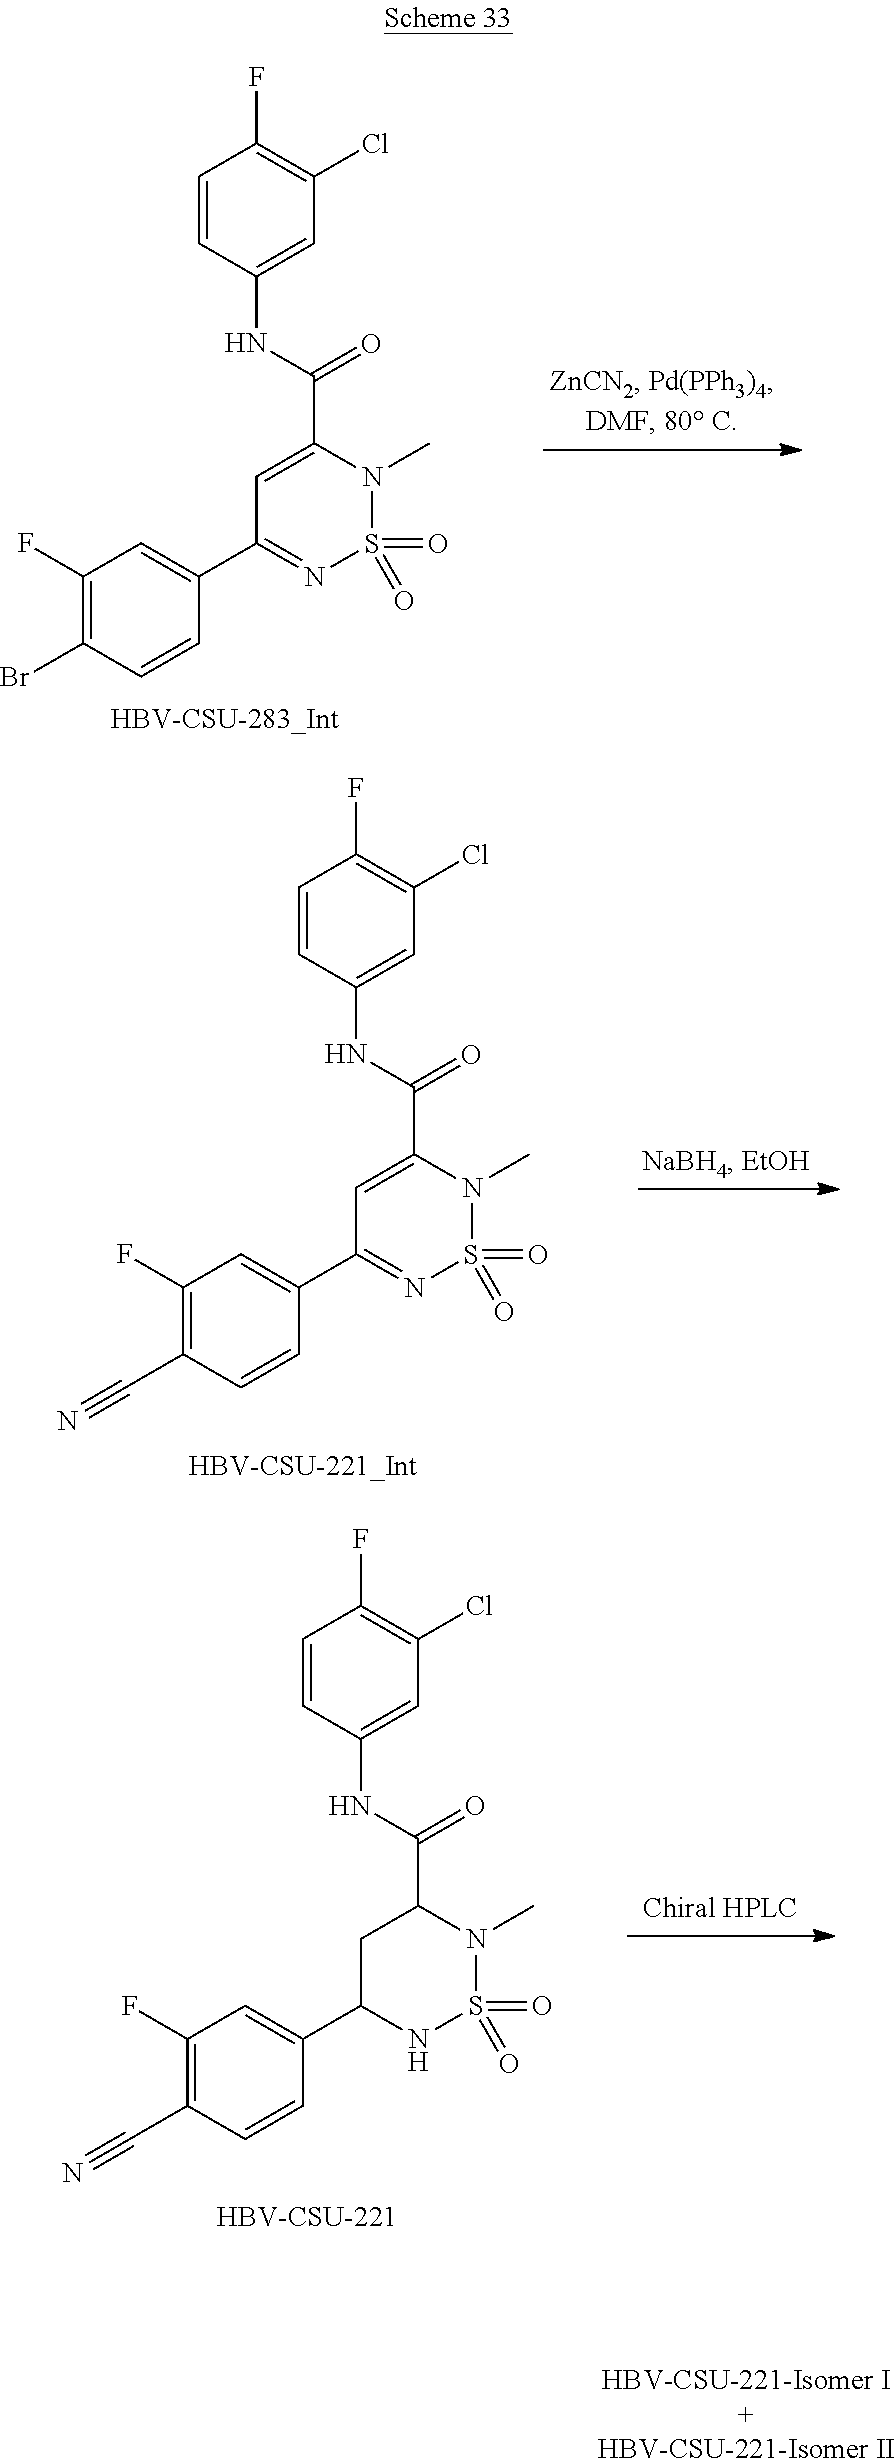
C1=C(C(NC2=CC(Cl)=C(F)C=C2)=O)N(C)S(=O)(=O)N=C1C1=CC(F)=C(Br)C=C1.C1=C(C(NC2=CC(Cl)=C(F)C=C2)=O)N(C)S(=O)(=O)N=C1C1=CC(F)=C(C#N)C=C1.C1C(C2=CC(F)=C(C#N)C=C2)NS(=O)(=O)N(C)C1C(NC1=CC(Cl)=C(F)C=C1)=O.[HBV-CSU-221].[HBV-CSU-221-Isomer I+HBV-CSU-221-Isomer II]
